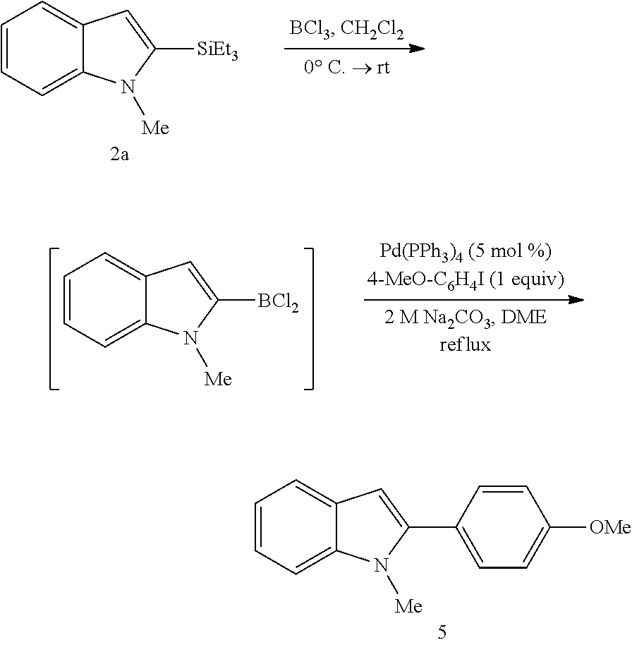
C1=CC=C2C(=C1)C=C(C1=CC=C([OMe])C=C1)N2[Me].C1=CC=C2C(=C1)C=C([SiEt3])N2[Me].C1=CC=C2C(=C1)C=C([BCl2])N2[Me]
